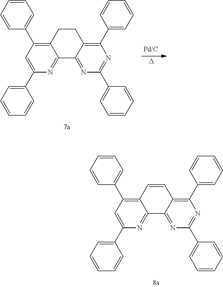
[D].C12=C(C3=CC=CC=C3)C=C(C3=CC=CC=C3)N=C1C1=NC(C3=CC=CC=C3)=NC(C3=CC=CC=C3)=C1CC2.C12=C(C3=CC=CC=C3)C=C(C3=CC=CC=C3)N=C1C1=NC(C3=CC=CC=C3)=NC(C3=CC=CC=C3)=C1C=C2
